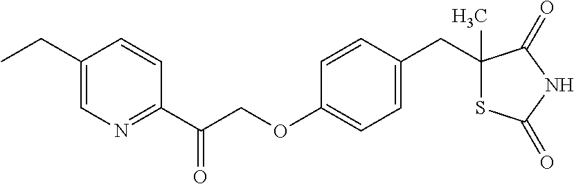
C1(CC)=CN=C(C(COC2=CC=C(CC3(C)SC(=O)NC3=O)C=C2)=O)C=C1
